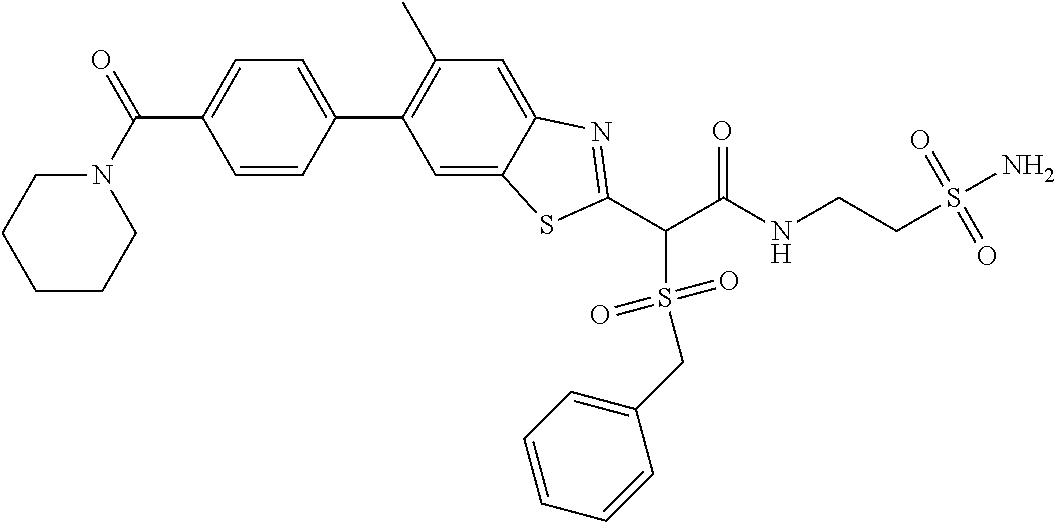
C(C(NCCS(N)(=O)=O)=O)(C1=NC2=CC(C)=C(C3=CC=C(C(N4CCCCC4)=O)C=C3)C=C2S1)S(=O)(=O)CC1=CC=CC=C1
